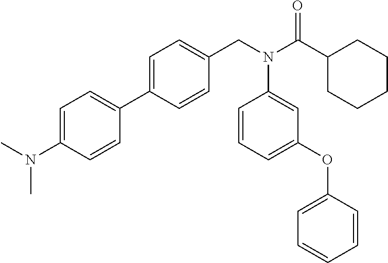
C1=C(C2=CC=C(N(C)C)C=C2)C=CC(CN(C(C2CCCCC2)=O)C2=CC(OC3=CC=CC=C3)=CC=C2)=C1
